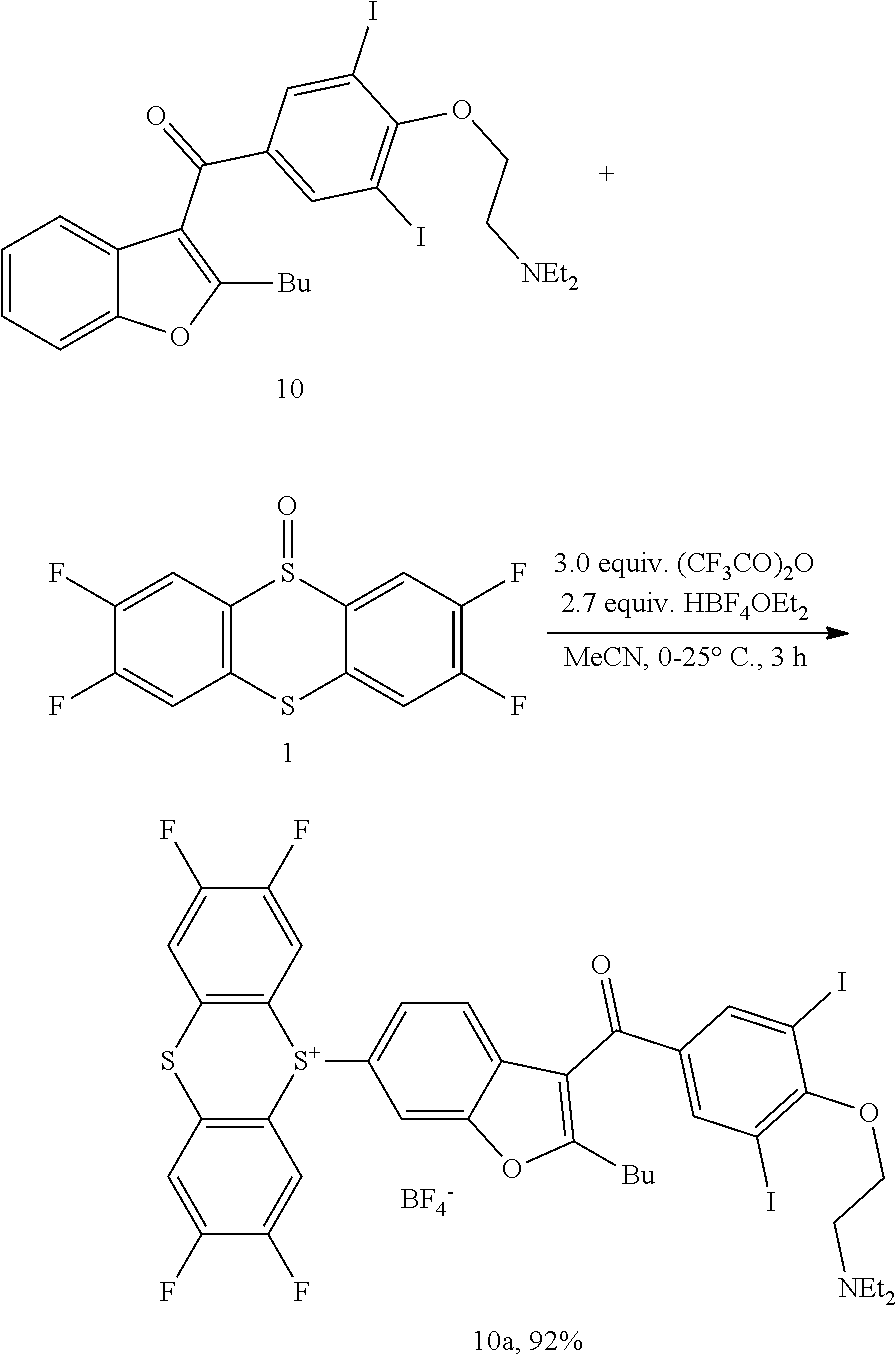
C1=CC=C2C(=C1)C(C(=O)C1=CC(I)=C(OCC[NEt2])C(I)=C1)=C([Bu])O2.C1(F)=CC2=C(C=C1F)SC1=CC(F)=C(F)C=C1S2=O.C1(F)=CC2=C(C=C1F)[S+](C1=CC=C3C(=C1)OC([Bu])=C3C(=O)C1=CC(I)=C(OCC[NEt2])C(I)=C1)C1=C(S2)C=C(F)C(F)=C1.[BF4-]
